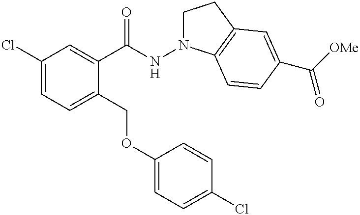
C1(Cl)=CC=C(COC2=CC=C(Cl)C=C2)C(C(NN2CCC3=C2C=CC(C([OMe])=O)=C3)=O)=C1
